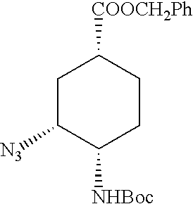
C1C([N3])C([NHBoc])CCC1[COOCH2Ph]
